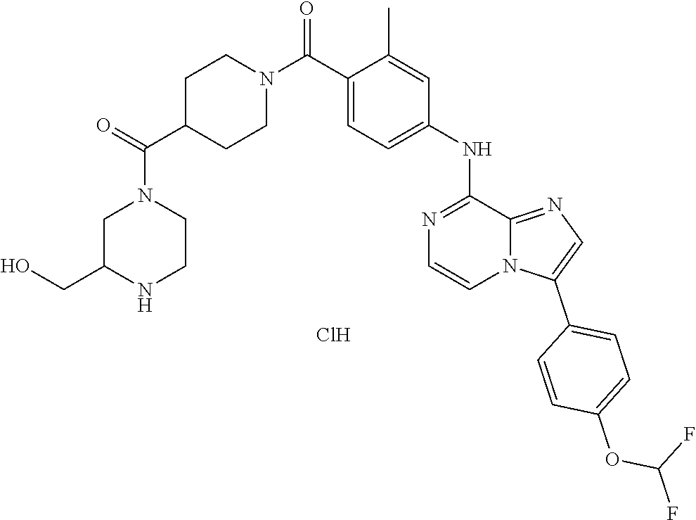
C1(CO)CN(C(=O)C2CCN(C(C3=CC=C(NC4=NC=CN5C4=NC=C5C4=CC=C(OC(F)F)C=C4)C=C3C)=O)CC2)CCN1.Cl
